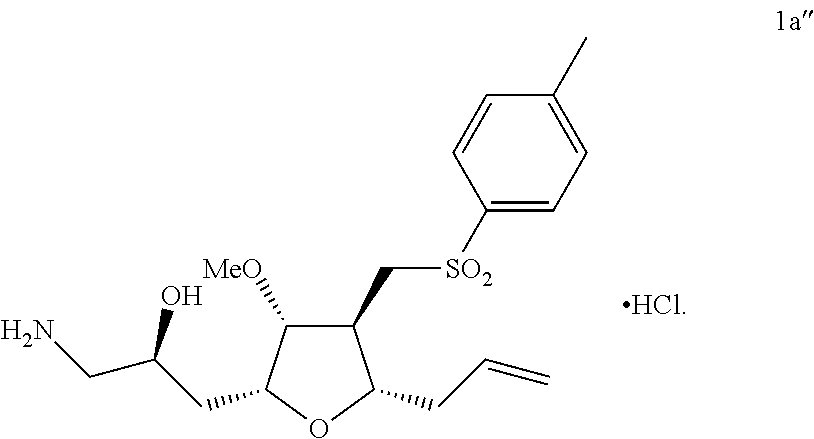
C1(C[SO2]C2=CC=C(C)C=C2)C([MeO])C(CC(CN)O)OC1CC=C.[HCl]
